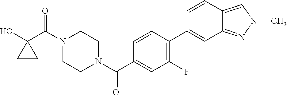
OC1(C(N2CCN(C(=O)C3=CC(F)=C(C4=CC5=NN(C)C=C5C=C4)C=C3)CC2)=O)CC1
